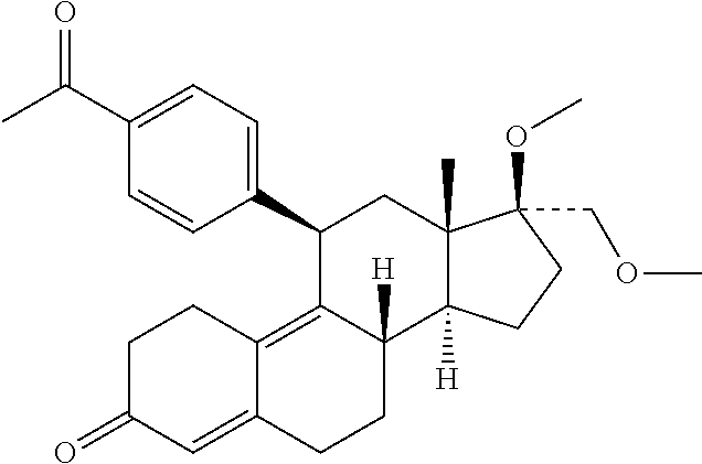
C(C1=CC=C(C2C3=C4C(=CC(=O)CC4)CCC3([H])C3([H])C(C)(C2)C(OC)(COC)CC3)C=C1)(C)=O
